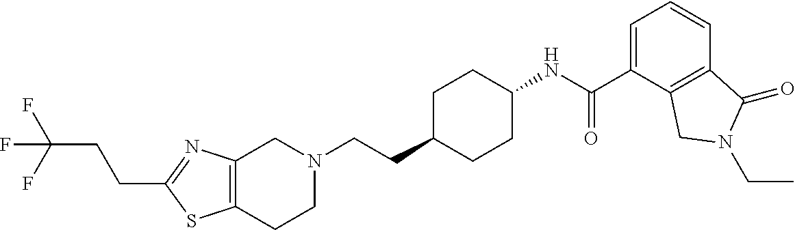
C12=C(CCN(CCC3CCC(NC(C4=CC=CC5=C4CN(CC)C5=O)=O)CC3)C1)SC(CCC(F)(F)F)=N2
